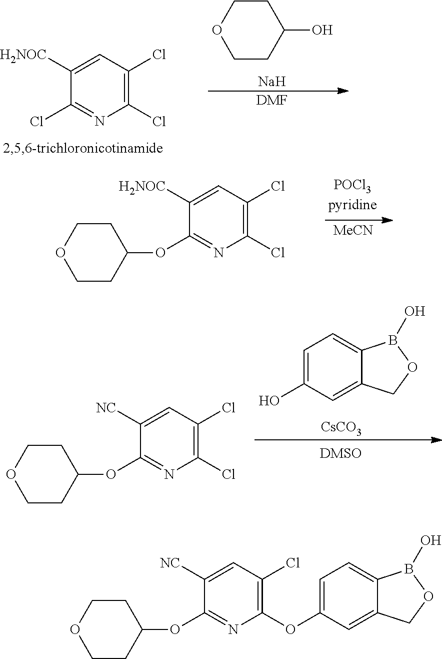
[MeCN].C1(Cl)=C(Cl)C=C([H2NOC])C(OC2CCOCC2)=N1.C1(Cl)=C(Cl)C=C([H2NOC])C(Cl)=N1.[DMF].[Na].C1CC(O)CCO1.C1=C(O)C=C2C(=C1)B(O)OC2.[CsCO3].C1(Cl)=C(Cl)C=C([NC])C(OC2CCOCC2)=N1.C1(OC2=CC=C3C(=C2)COB3O)=C(Cl)C=C([NC])C(OC2CCOCC2)=N1
